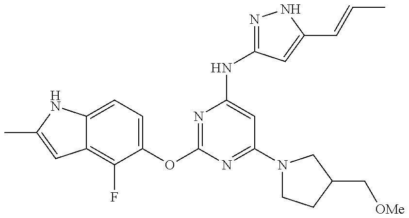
C12=C(F)C(OC3=NC(NC4=NNC(C=CC)=C4)=CC(N4CCC(C[OMe])C4)=N3)=CC=C1NC(C)=C2
